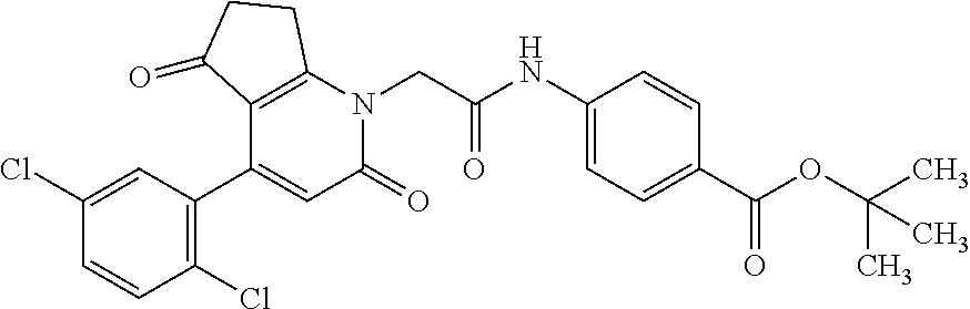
C1=C(Cl)C=CC(Cl)=C1C1=CC(=O)N(CC(NC2=CC=C(C(=O)OC(C)(C)C)C=C2)=O)C2=C1C(=O)CC2
